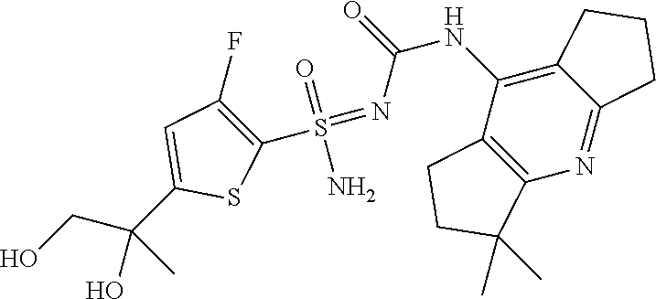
OCC(C1=CC(F)=C(S(=NC(NC2=C3C(=NC4=C2CCC4(C)C)CCC3)=O)(N)=O)S1)(O)C
